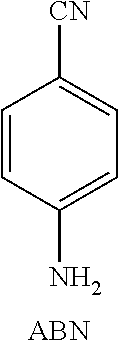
C1=CC(N)=CC=C1[CN]
